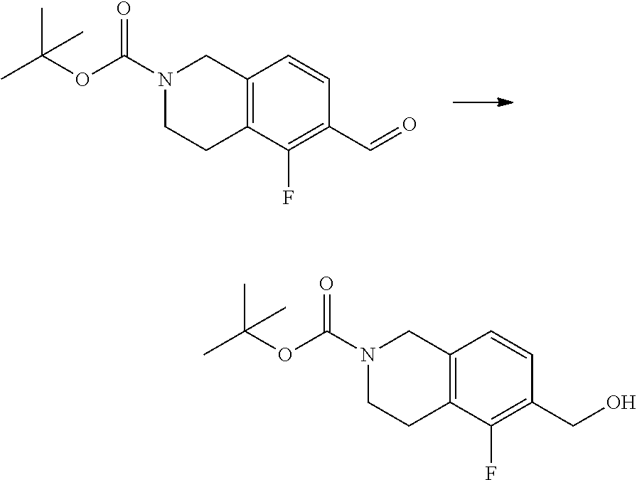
C12=C(C(F)=C(C=O)C=C1)CCN(C(=O)OC(C)(C)C)C2.C12=C(C(F)=C(CO)C=C1)CCN(C(=O)OC(C)(C)C)C2
